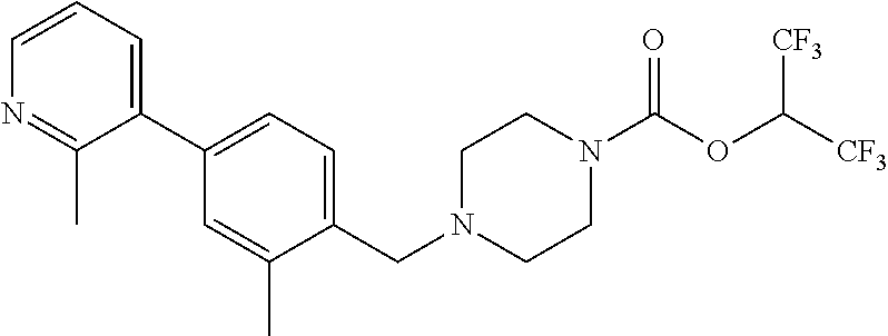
N1(C(OC([CF3])[CF3])=O)CCN(CC2=CC=C(C3=CC=CN=C3C)C=C2C)CC1
